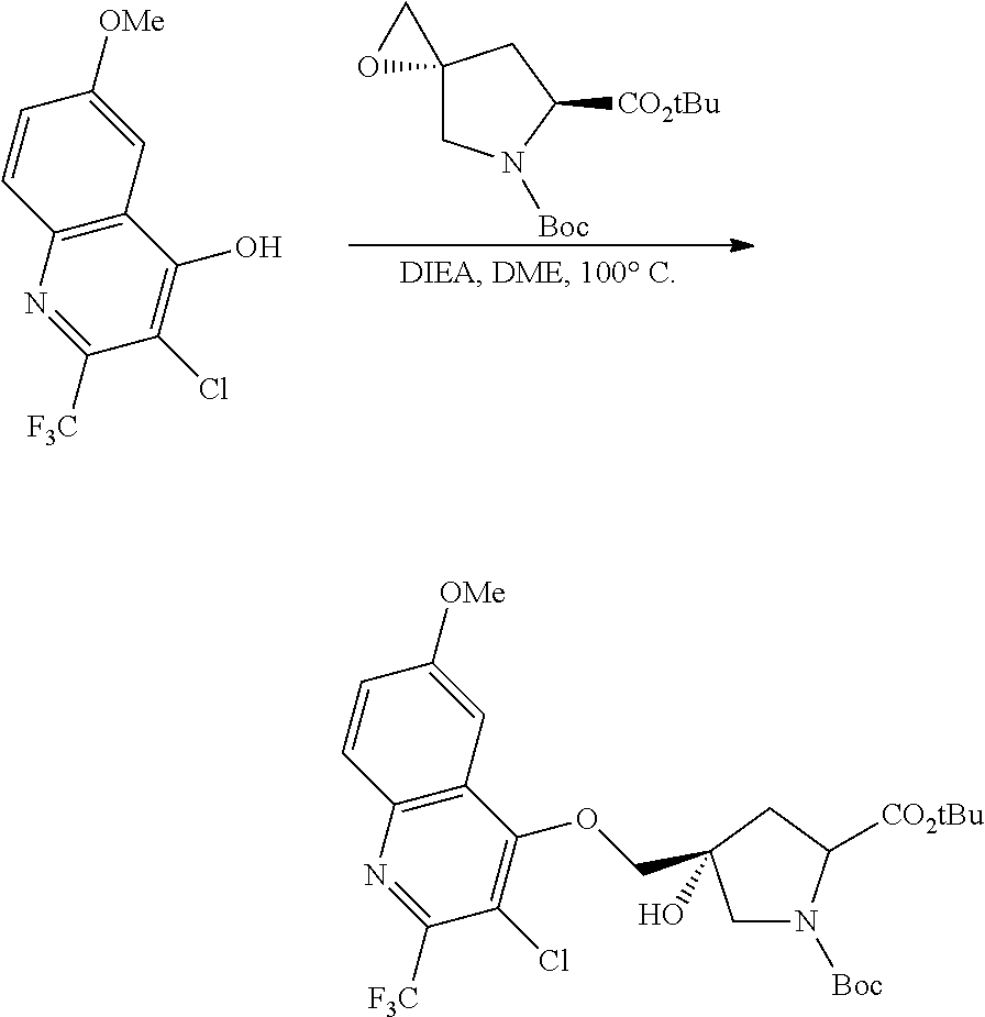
C1(Cl)=C(O)C2=C(N=C1[F3C])C=CC([OMe])=C2.C12(CN([Boc])C([CO2tBu])C1)OC2.C1(Cl)=C(OCC2(O)CN([Boc])C([CO2tBu])C2)C2=C(N=C1[F3C])C=CC([OMe])=C2
